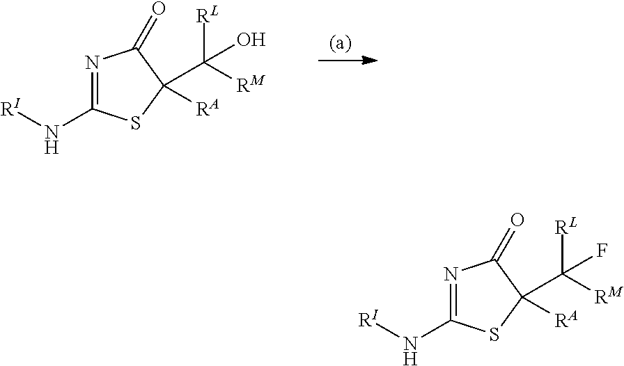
N1=C(N[RI])SC(C([RM])([RL])O)([RA])C1=O.N1=C(N[RI])SC(C([RM])([RL])F)([RA])C1=O
